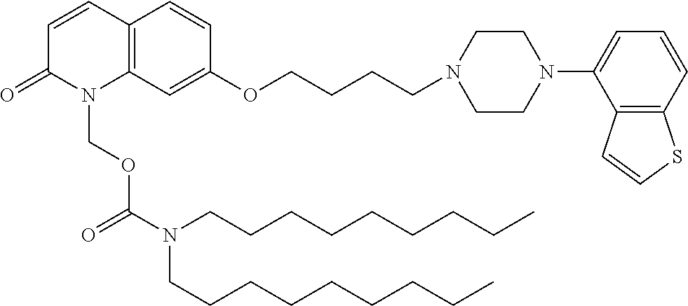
C1=CC2=C(N(COC(N(CCCCCCCCC)CCCCCCCCC)=O)C1=O)C=C(OCCCCN1CCN(C3=CC=CC4=C3C=CS4)CC1)C=C2
